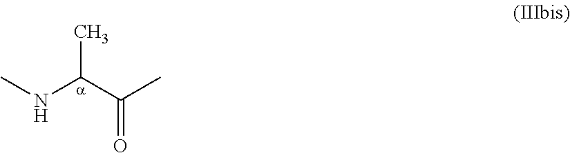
O=C(C(NC)C)C
